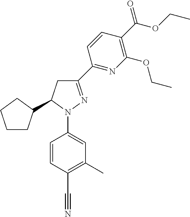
C1CC(C2CC(C3=NC(OCC)=C(C(OCC)=O)C=C3)=NN2C2=CC(C)=C(C#N)C=C2)CC1
